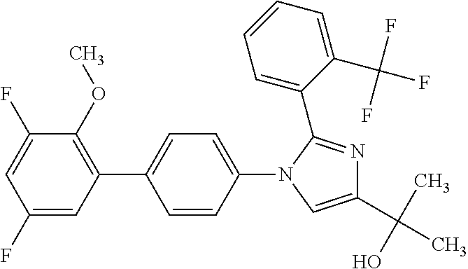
C1(F)=CC(C2=CC=C(N3C=C(C(C)(O)C)N=C3C3=CC=CC=C3C(F)(F)F)C=C2)=C(OC)C(F)=C1
